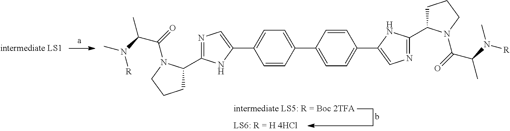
C1(C2=CC=C(C3=CN=C(C4CCCN4C(=O)C(N([R])C)C)N3)C=C2)=CC=C(C2=CN=C(C3CCCN3C(=O)C(N(C)[R])C)N2)C=C1
